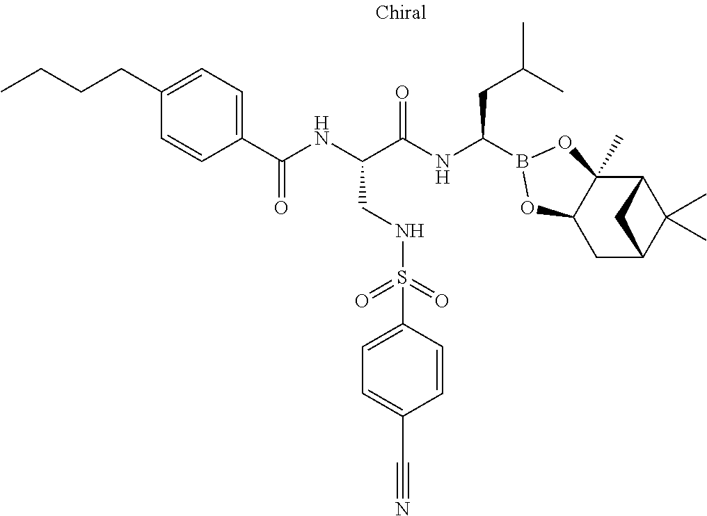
C1(C(NC(C(NC(CC(C)C)B2OC3(C)C4C(C)(C)C(CC3O2)C4)=O)CNS(=O)(=O)C2=CC=C(C#N)C=C2)=O)=CC=C(CCCC)C=C1
